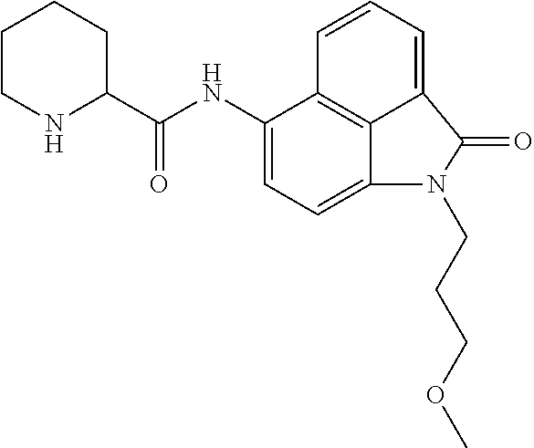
C1(NC(C2CCCCN2)=O)=CC=C2C3=C1C=CC=C3C(=O)N2CCCOC
